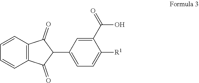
C1=CC2=C(C=C1)C(=O)C(C1=CC=C([R1])C(C(=O)O)=C1)C2=O
